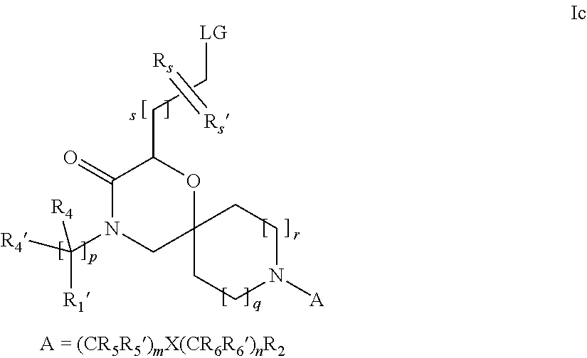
C12(CCN([A])CC1)CN(C([R4])([R1])[R4])C(=O)C(CC[LG])O2.[Rs]=[Rs]
